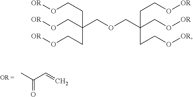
CC(C=C)=O.[OR]OCCC(CO[OR])(COCC(CCO[OR])(CO[OR])CCO[OR])CCO[OR]
